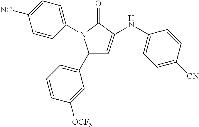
C1(C2=CC=CC([OCF3])=C2)C=C(NC2=CC=C([CN])C=C2)C(=O)N1C1=CC=C([NC])C=C1
